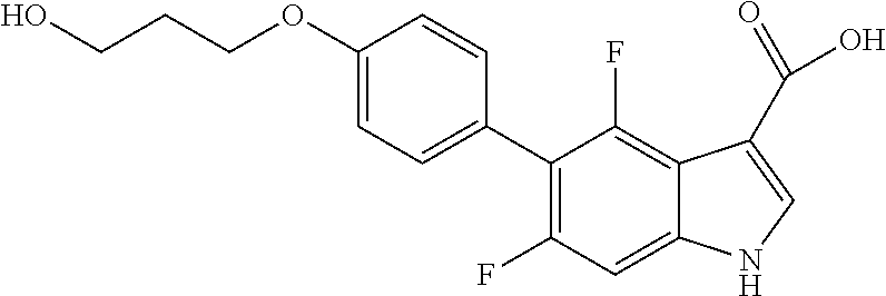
C1(C2=CC=C(OCCCO)C=C2)=C(F)C=C2C(=C1F)C(C(=O)O)=CN2
